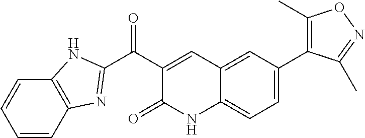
C1(C(=O)C2=NC3=C(C=CC=C3)N2)=CC2=CC(C3=C(C)ON=C3C)=CC=C2NC1=O
